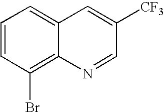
C1=CC(Br)=C2C(=C1)C=C([CF3])C=N2
